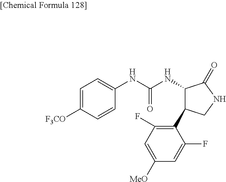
C1(NC(NC2=CC=C([F3CO])C=C2)=O)C(=O)NCC1C1=C(F)C=C([MeO])C=C1F
